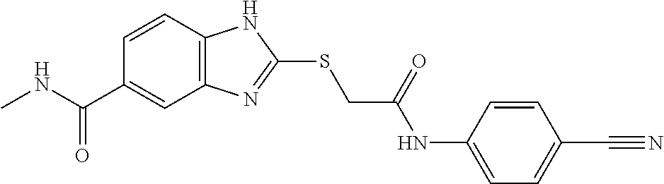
C12=C(C=CC(C(NC)=O)=C1)NC(SCC(NC1=CC=C(C#N)C=C1)=O)=N2
